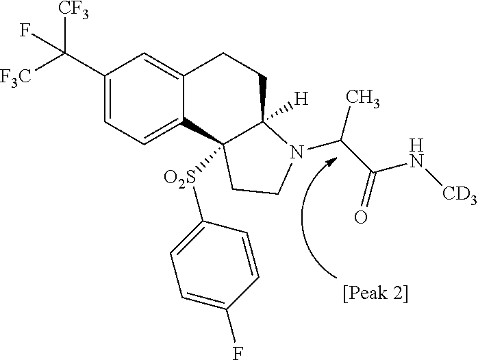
C1(C([F3C])([CF3])F)=CC=C2C(=C1)CCC1([H])C2([O2S]C2=CC=C(F)C=C2)CCN1C(C(N[CD3])=O)C
